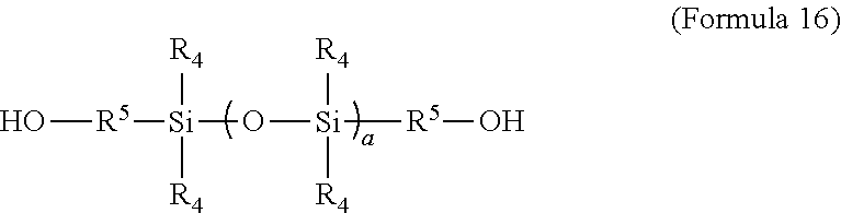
O[R5][Si](O[Si]([R5]O)([R4])[R4])([R4])[R4]
